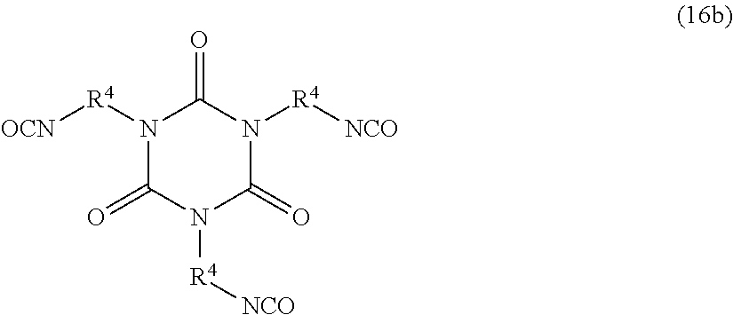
N1([R4][OCN])C(=O)N([R4][NCO])C(=O)N([R4][NCO])C1=O
